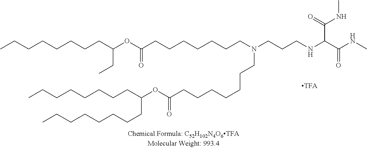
CCCCCCCCC(OC(CCCCCCCN(CCCNC(C(NC)=O)C(NC)=O)CCCCCCCC(OC(CCCCCCCC)CCCCCCCC)=O)=O)CC
